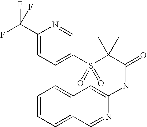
C1(C(F)(F)F)=CC=C(S(C(C(=O)NC2=CC3=CC=CC=C3C=N2)(C)C)(=O)=O)C=N1
